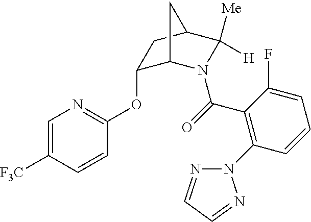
C1(OC2=NC=C([F3C])C=C2)C2N(C(=O)C3=C(N4N=CC=N4)C=CC=C3F)C([Me])([H])C(C1)C2
